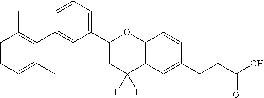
C1=CC=C(C)C(C2=CC(C3CC(F)(F)C4=C(O3)C=CC(CCC(O)=O)=C4)=CC=C2)=C1C
